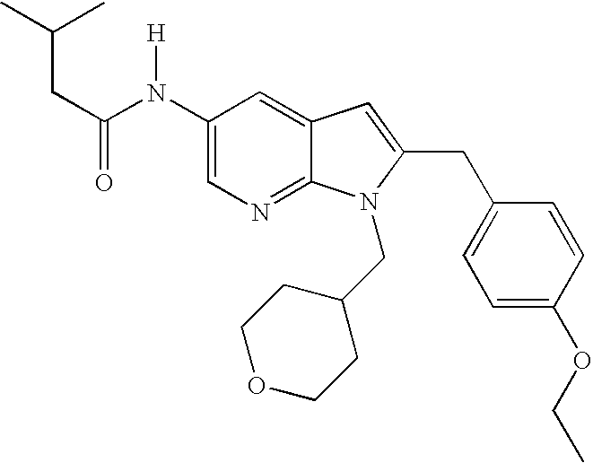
C1(N(C(CC(C)C)=O)[H])=CN=C2C(=C1)C=C(CC1=CC=C(OCC)C=C1)N2CC1CCOCC1
